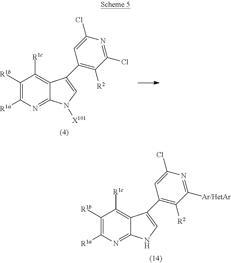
C1([R1b])=C([R1a])N=C2C(=C1[R1c])C(C1=C([R2])C(Cl)=NC(Cl)=C1)=CN2[X101].C1([R1b])=C([R1a])N=C2C(=C1[R1c])C(C1=C([R2])C([Ar/HetAr])=NC(Cl)=C1)=CN2
